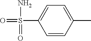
C1=CC(C)=CC=C1S(=O)(N)=O
